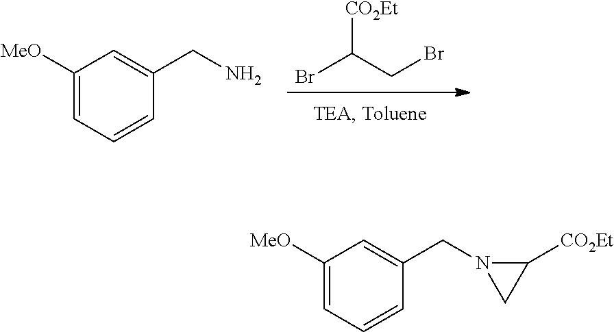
BrC([CO2Et])CBr.C1([MeO])=CC=CC(CN)=C1.C1([MeO])=CC=CC(CN2CC2[CO2Et])=C1
